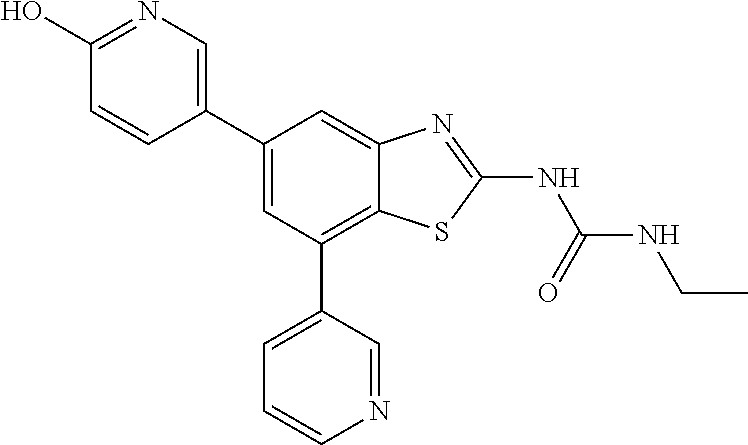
C1(C2=CN=C(O)C=C2)=CC(C2=CC=CN=C2)=C2C(=C1)N=C(NC(=O)NCC)S2
